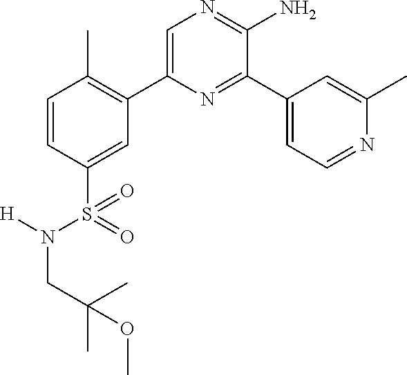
C1=CC(S(=O)(N([H])CC(C)(C)OC)=O)=CC(C2=CN=C(N)C(C3=CC=NC(C)=C3)=N2)=C1C
